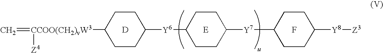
[D].[E].C=[CCOO(CH2)vW3]([Z4])C1CCC([Y6]C2CCC([Y7]C3CCC([Y8][Z3])CC3)CC2)CC1.F
